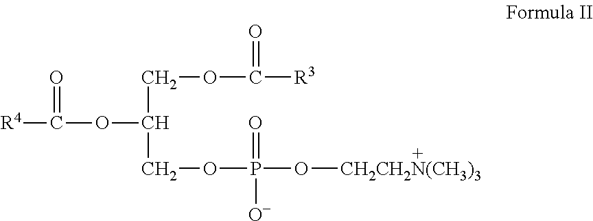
C(OC([R3])=O)C(COP(O[CH2CH2N(CH3)3])(=O)[O-])OC([R4])=O
